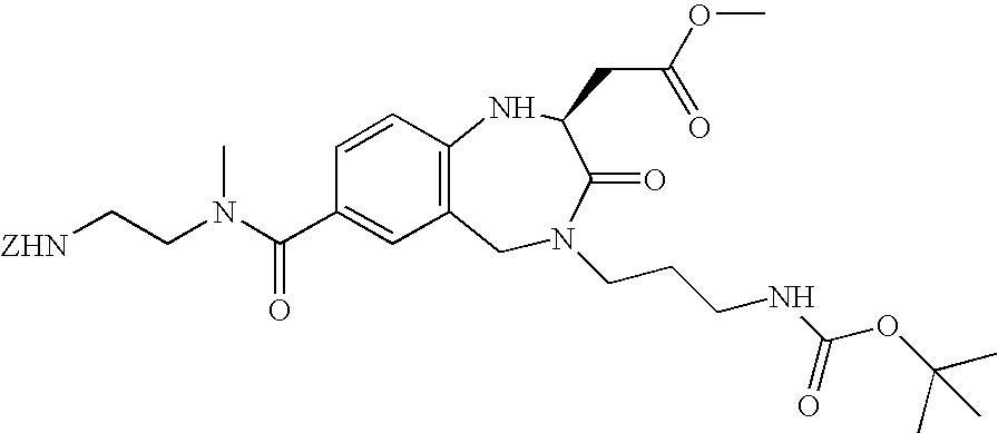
[ZHN]CCN(C(C1=CC2=C(C=C1)NC(CC(OC)=O)C(=O)N(CCCNC(=O)OC(C)(C)C)C2)=O)C
